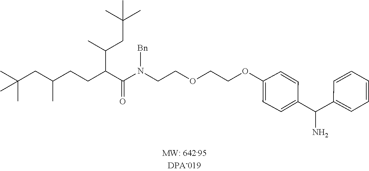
O(CCOC1=CC=C(C(C2=CC=CC=C2)N)C=C1)CCN(C(=O)C(CCC(C)CC(C)(C)C)C(CC(C)(C)C)C)[Bn]
